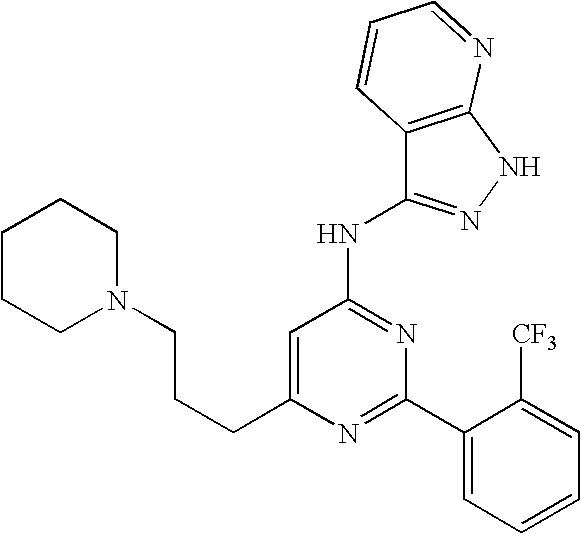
C(C1=CC(NC2=NNC3=C2C=CC=N3)=NC(C2=CC=CC=C2[CF3])=N1)CCN1CCCCC1
